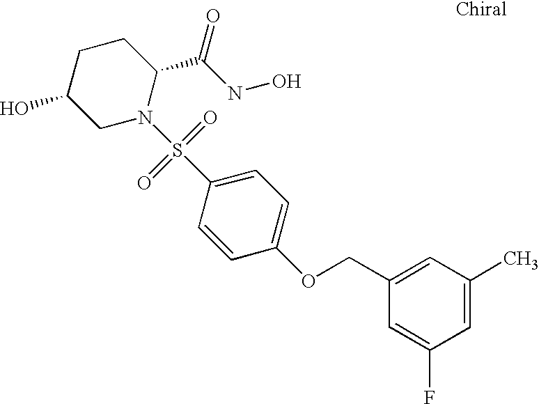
C1C(O)CN(S(C2=CC=C(OCC3=CC(C)=CC(F)=C3)C=C2)(=O)=O)C(C(NO)=O)C1
